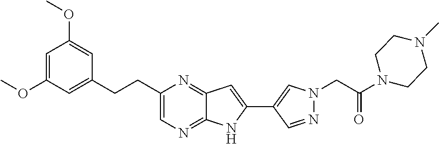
C1(C2=CN(CC(=O)N3CCN(C)CC3)N=C2)=CC2=NC(CCC3=CC(OC)=CC(OC)=C3)=CN=C2N1
